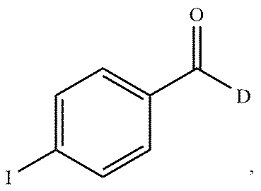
C1=C(I)C=CC(C([D])=O)=C1
